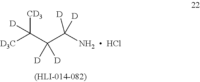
[D3C]C(C(C([NH2    HCl])([D])[D])([D])[D])([CD3])[D]
